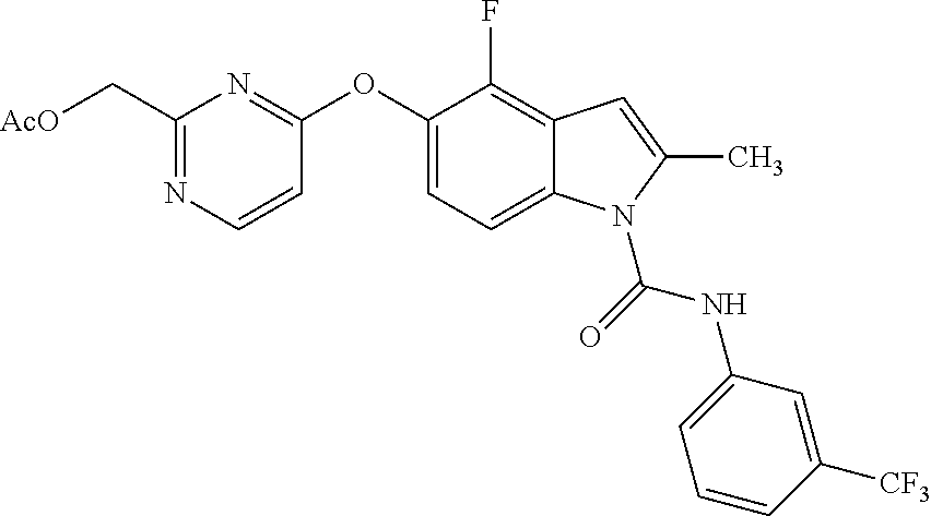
C1(C[AcO])=NC=CC(OC2=CC=C3C(=C2F)C=C(C)N3C(=O)NC2=CC=CC([CF3])=C2)=N1
